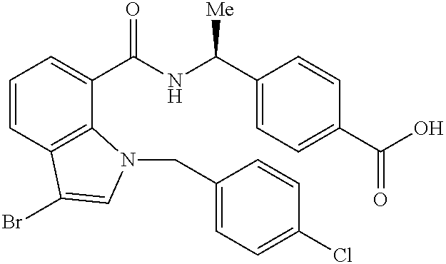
C1=CC2=C(C(C(NC(C3=CC=C(C(O)=O)C=C3)[Me])=O)=C1)N(CC1=CC=C(Cl)C=C1)C=C2Br
